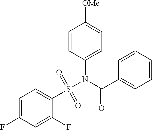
C1=C(F)C=C(F)C(S(N(C(C2=CC=CC=C2)=O)C2=CC=C([OMe])C=C2)(=O)=O)=C1
